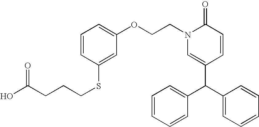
C1(C(C2=CC=CC=C2)C2=CC=CC=C2)=CN(CCOC2=CC=CC(SCCCC(O)=O)=C2)C(=O)C=C1
